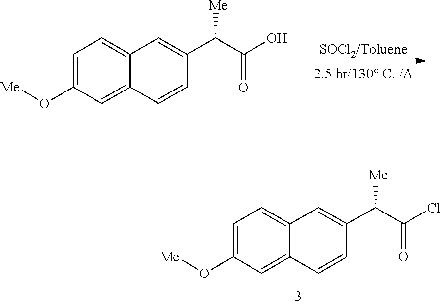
C12=CC=C(O[Me])C=C1C=CC(C(C(O)=O)[Me])=C2.C12=CC=C(O[Me])C=C1C=CC(C(C(Cl)=O)[Me])=C2
